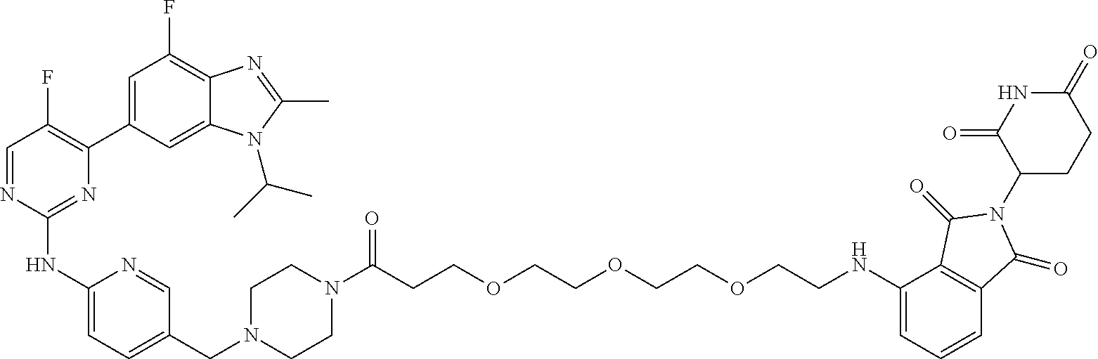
C1(NC2=NC(C3=CC(F)=C4C(=C3)N(C(C)C)C(C)=N4)=C(F)C=N2)=CC=C(CN2CCN(C(CCOCCOCCOCCNC3=CC=CC4=C3C(=O)N(C3CCC(=O)NC3=O)C4=O)=O)CC2)C=N1
